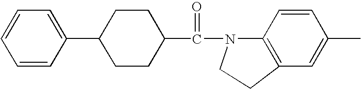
C1CC(C(=O)N2C3=C(C=C(C)C=C3)CC2)CCC1C1=CC=CC=C1
